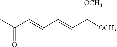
O=C(C=CC=CC([OCH3])[OCH3])C
